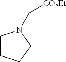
C1CCCN1C[CO2Et]
